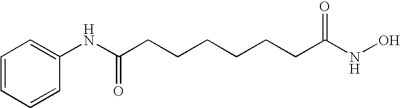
C1(NC(CCCCCCC(NO)=O)=O)=CC=CC=C1
